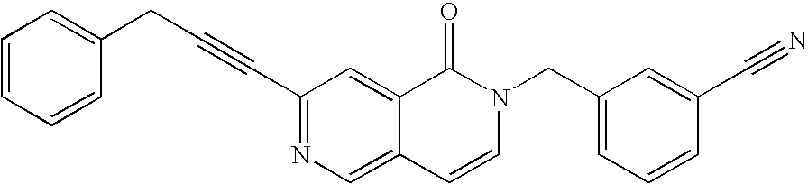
C1=CC=CC(CC#CC2=NC=C3C(=C2)C(=O)N(CC2=CC=CC(C#N)=C2)C=C3)=C1
